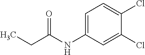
C1=C(NC(=O)CC)C=C(Cl)C(Cl)=C1
